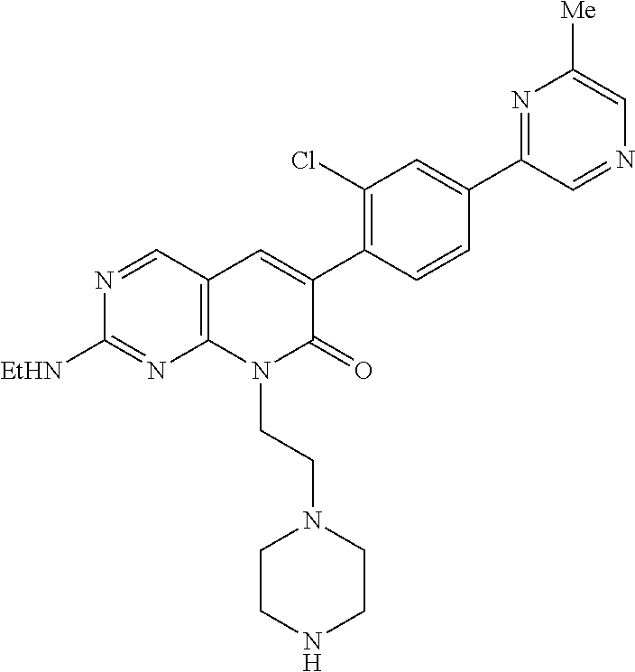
N1=CC2=C(N=C1[EtHN])N(CCN1CCNCC1)C(=O)C(C1=C(Cl)C=C(C3=NC([Me])=CN=C3)C=C1)=C2
